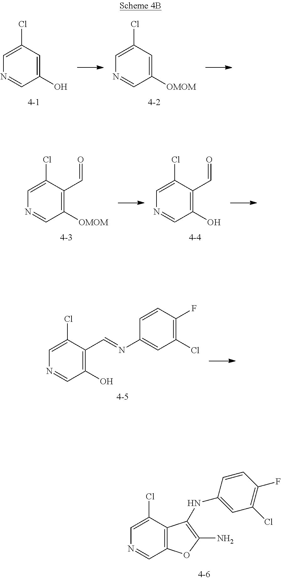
C12=C(C(Cl)=CN=C1)C(NC1=CC(Cl)=C(F)C=C1)=C(N)O2.C1([OMOM])=C(C=O)C(Cl)=CN=C1.C1(O)=C(C=O)C(Cl)=CN=C1.C1(O)=C(C=NC2=CC(Cl)=C(F)C=C2)C(Cl)=CN=C1.C1(O)=CC(Cl)=CN=C1.C1([OMOM])=CC(Cl)=CN=C1
